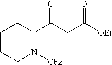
C1(C(CC([OEt])=O)=O)CCCCN1[Cbz]
